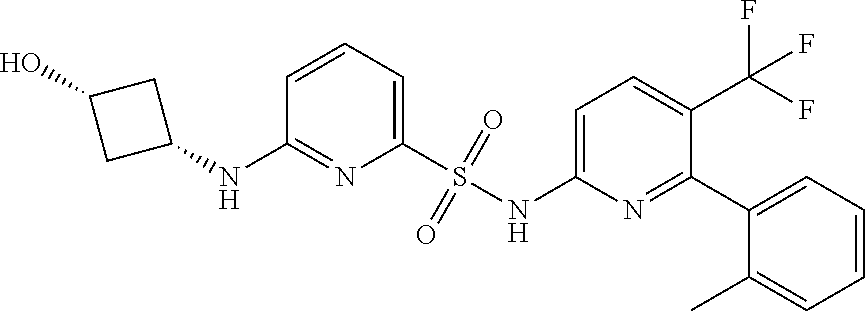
N(C1=NC(S(NC2=CC=C(C(F)(F)F)C(C3=CC=CC=C3C)=N2)(=O)=O)=CC=C1)C1CC(O)C1
